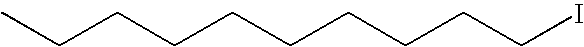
C(CCCCCCCCI)C
